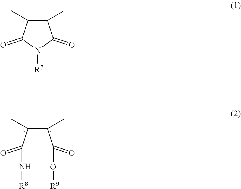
C1(C)C(C)C(=O)N([R7])C1=O.C(C(C(=O)N[R8])C)(C(=O)O[R9])C
